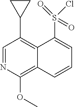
C1=NC(OC)=C2C(=C1C1CC1)C(S(=O)(=O)Cl)=CC=C2
